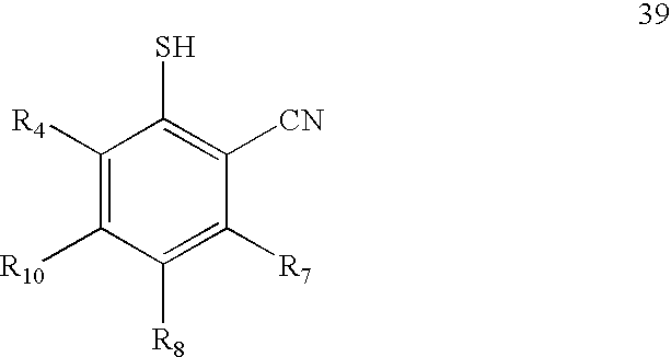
C1([R7])=C([R8])C([R10])=C([R4])C(S)=C1[CN]
